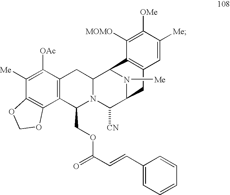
C1([Me])=C([OAc])C2=C(C3=C1OCO3)C(COC(C=CC1=CC=CC=C1)=O)N1C(C2)C2N([Me])C(C1[CN])CC1=C2C([MOMO])=C([OMe])C([Me])=C1
